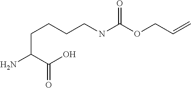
C(C(C(O)=O)N)CCCNC(OCC=C)=O
